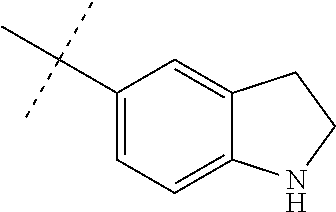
C12=CC(C(C)(C)C)=CC=C1NCC2
